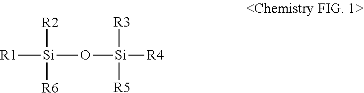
[R1][Si](O[Si]([R4])([R3])[R5])([R2])[R6]
